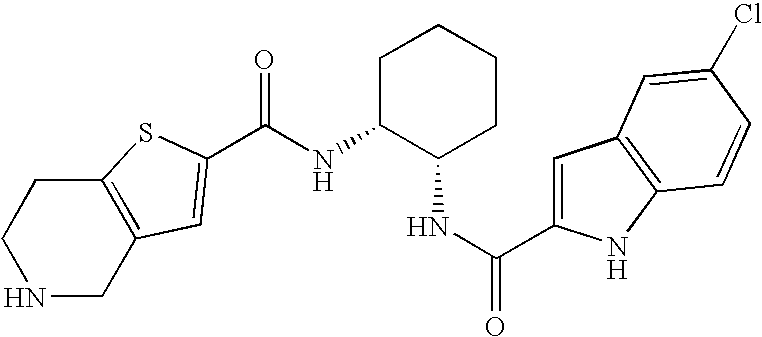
C(NC1C(NC(=O)C2=CC3=C(N2)C=CC(Cl)=C3)CCCC1)(=O)C1=CC2=C(CCNC2)S1
